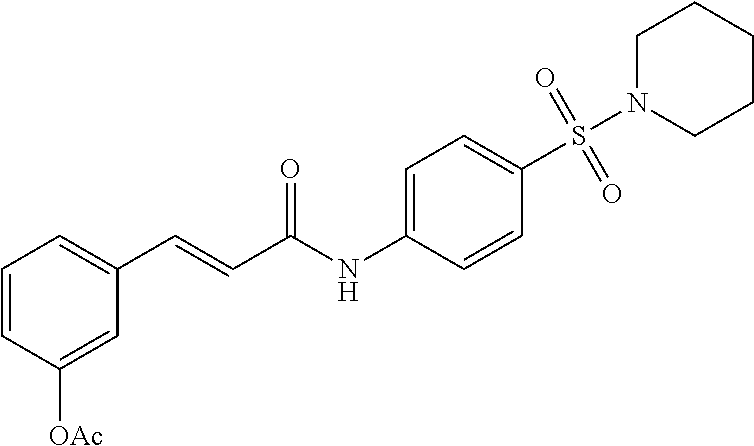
C1=CC([OAc])=CC(C=CC(NC2=CC=C(S(=O)(=O)N3CCCCC3)C=C2)=O)=C1
